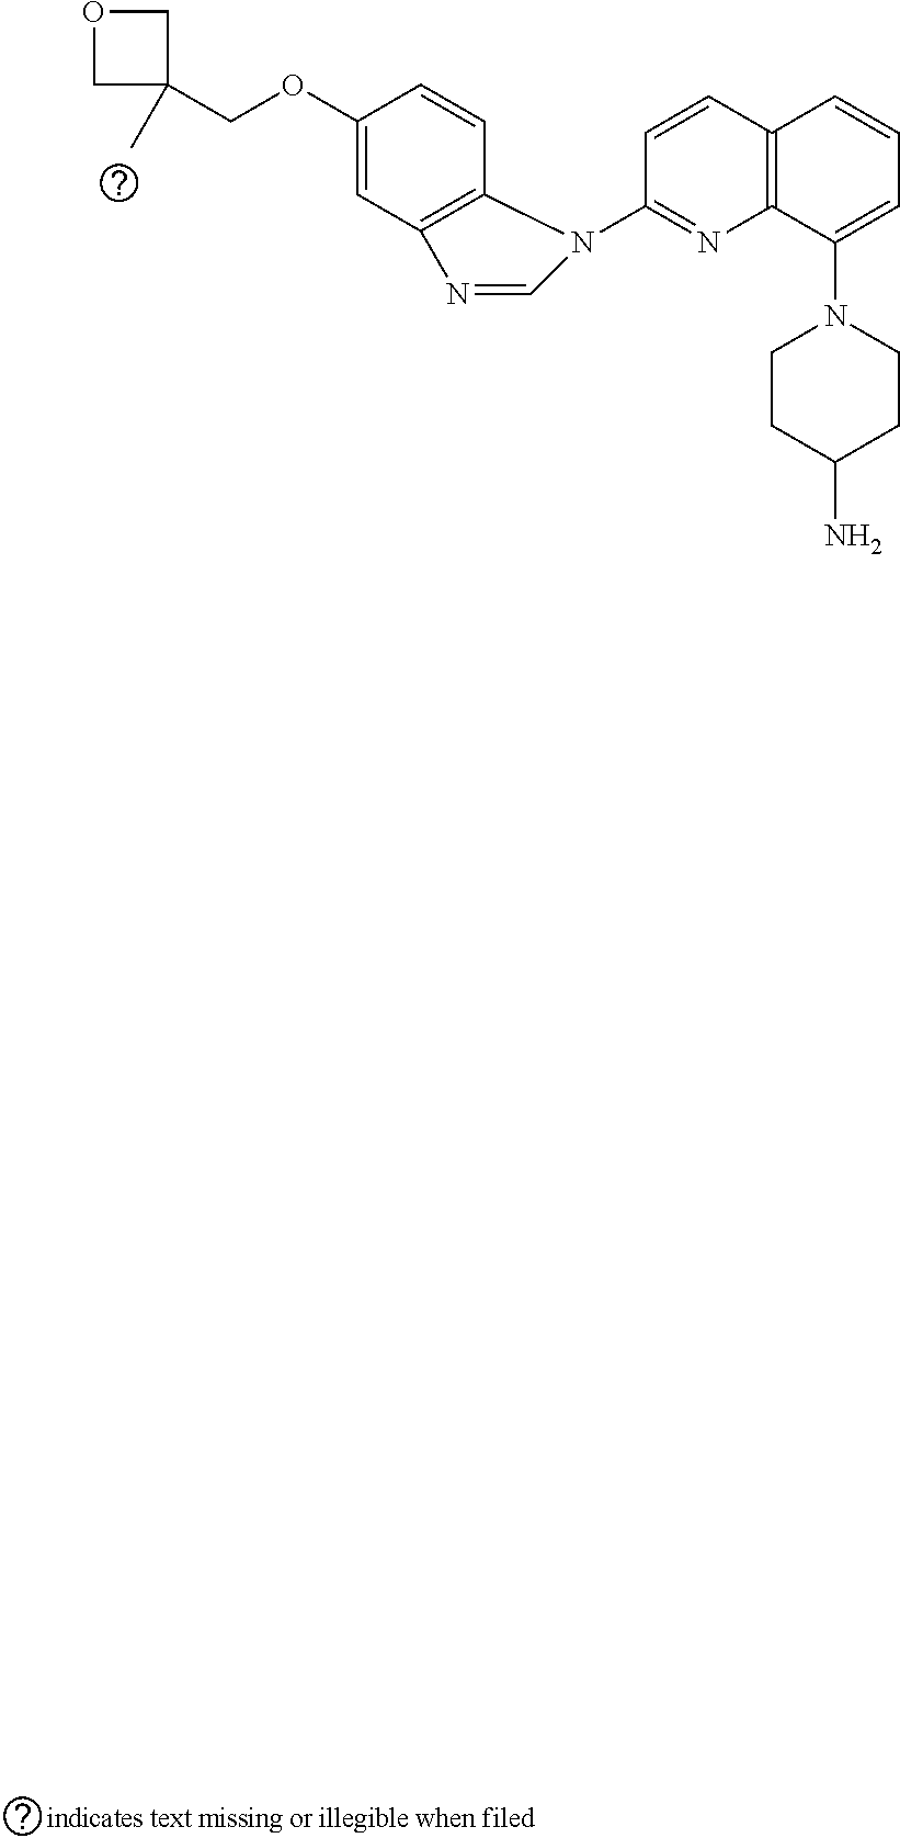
C12=C(C(N3CCC(N)CC3)=CC=C1)N=C(N1C=NC3=C1C=CC(OCC1(C)COC1)=C3)C=C2
